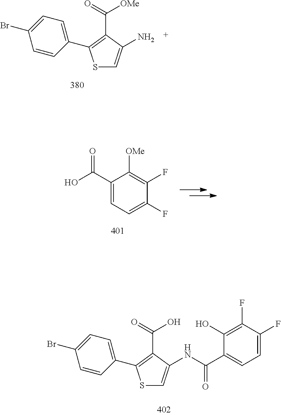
S1C=C(N)C(C(=O)[OMe])=C1C1=CC=C(Br)C=C1.C1(C(O)=O)=CC=C(F)C(F)=C1[OMe].S1C=C(NC(=O)C2=CC=C(F)C(F)=C2O)C(C(=O)O)=C1C1=CC=C(Br)C=C1
